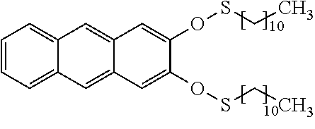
C1=CC=C2C(=C1)C=C1C(=C2)C=C(OSCC)C(OSCC)=C1
